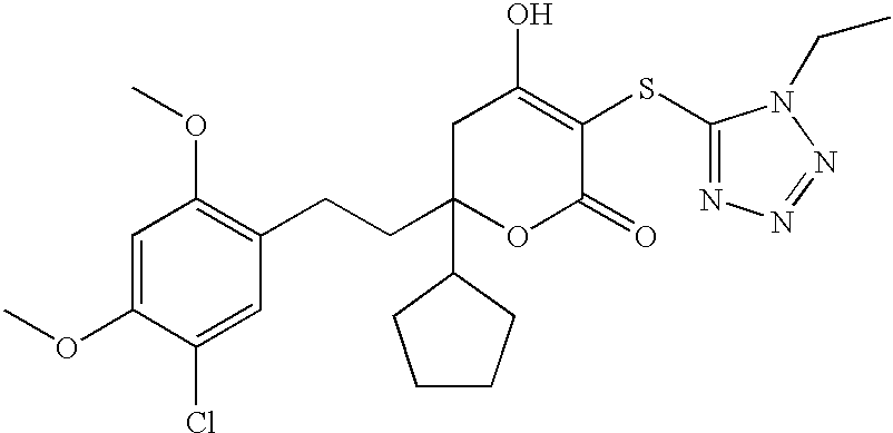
C1C(CCC2=C(OC)C=C(OC)C(Cl)=C2)(C2CCCC2)OC(=O)C(SC2=NN=NN2CC)=C1O
